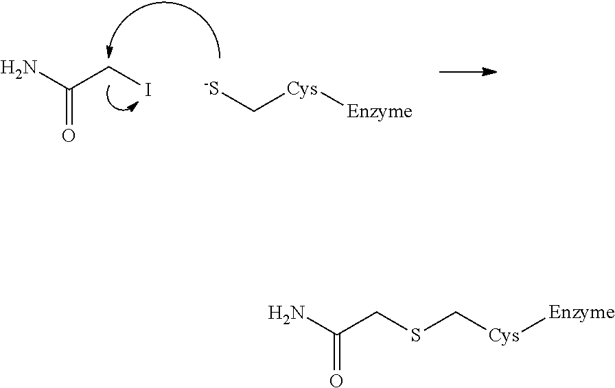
C(=O)(N)CSC[Cys][Enzyme].C(=O)(N)CI.[-S]C[Cys][Enzyme]
